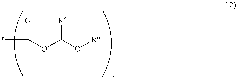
*C(OC([Rc])O[Rd])=O
